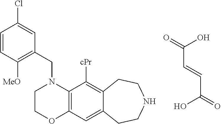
C12=C(C=C3C(=C1[cPr])CCNCC3)OCCN2CC1=C([MeO])C=CC(Cl)=C1.OC(C=CC(O)=O)=O
